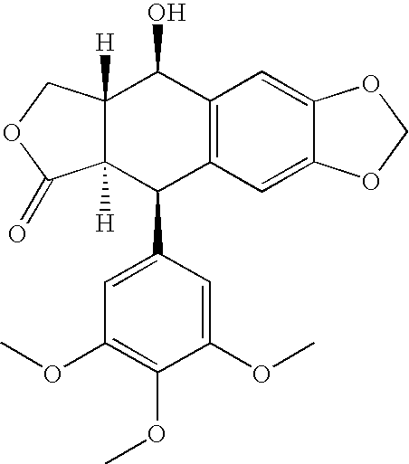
C12([H])C([H])(COC1=O)C(O)C1=C(C2C2=CC(OC)=C(OC)C(OC)=C2)C=C2C(=C1)OCO2
